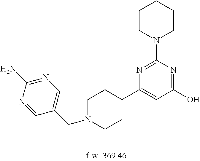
N1(C2=NC(C3CCN(CC4=CN=C(N)N=C4)CC3)=CC(O)=N2)CCCCC1
